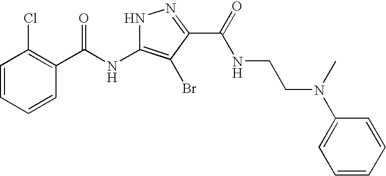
C1=CC=CC(C(NC2=C(Br)C(C(=O)NCCN(C3=CC=CC=C3)C)=NN2)=O)=C1Cl
